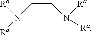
C(CN([Ra])[Ra])N([Ra])[Ra]
